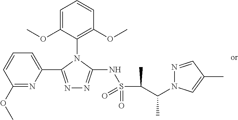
N1=C(C2=CC=CC(OC)=N2)N(C2=C(OC)C=CC=C2OC)C(NS(C(C(N2N=CC(C)=C2)C)C)(=O)=O)=N1
